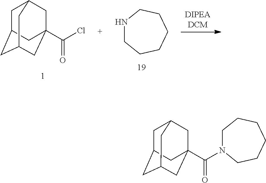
C1C2CC3CC(C(N4CCCCCC4)=O)(CC1C3)C2.C1C2CC3CC(C(Cl)=O)(CC1C3)C2.N1CCCCCC1
